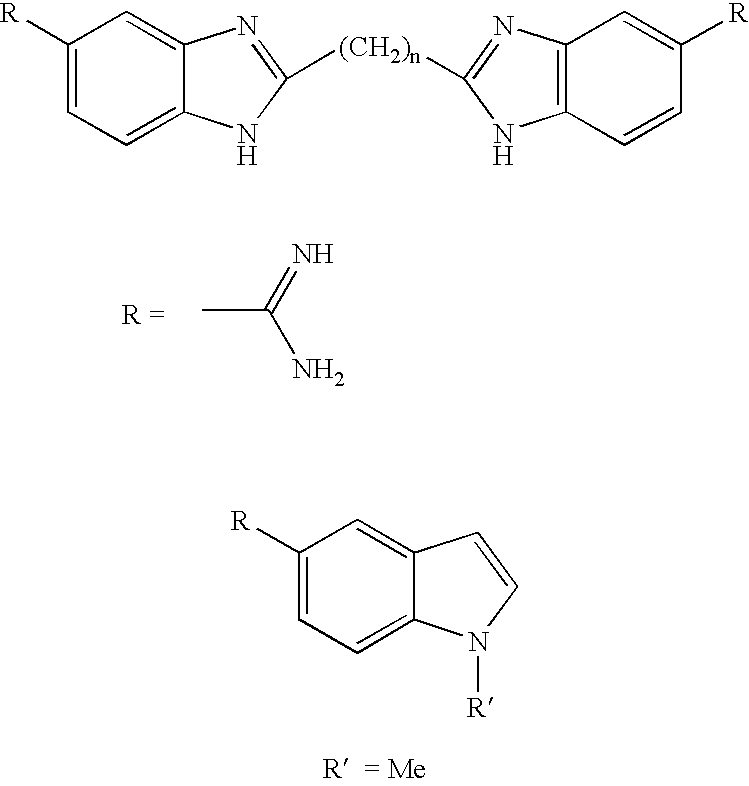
C1([R])=CC=C2C(=C1)N=C([(CH2)n]C1=NC3=C(N1)C=CC([R])=C3)N2.CC(=N)N.C1([R])=CC=C2C(=C1)C=CN2[R]
